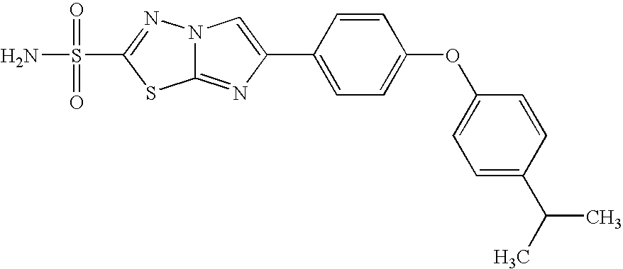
C12=NC(C3=CC=C(OC4=CC=C(C(C)C)C=C4)C=C3)=CN1N=C(S(N)(=O)=O)S2
